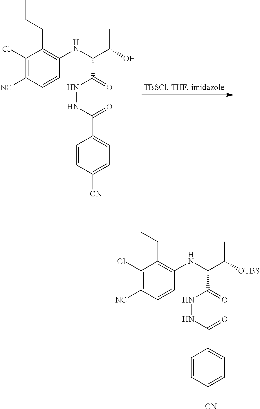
C1(Cl)=C([NC])C=CC(NC(C(O)C)C(=O)NNC(C2=CC=C([CN])C=C2)=O)=C1CCC.C1(Cl)=C([NC])C=CC(NC(C([OTBS])C)C(=O)NNC(C2=CC=C([CN])C=C2)=O)=C1CCC
